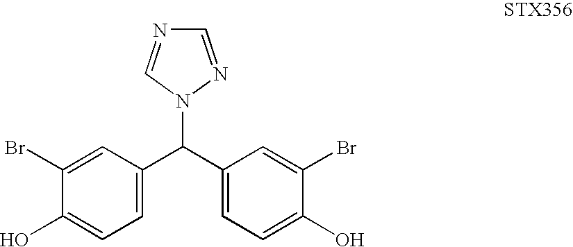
C1(C(C2=CC=C(O)C(Br)=C2)N2N=CN=C2)=CC=C(O)C(Br)=C1
